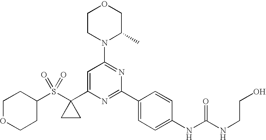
C1(S(C2(C3=CC(N4C(C)COCC4)=NC(C4=CC=C(NC(NCCO)=O)C=C4)=N3)CC2)(=O)=O)CCOCC1
